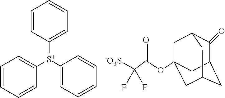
C1=CC=CC([S+](C2=CC=CC=C2)C2=CC=CC=C2)=C1.[-O3S]C(C(OC12CC3C(=O)C(CC(C1)C3)C2)=O)(F)F
